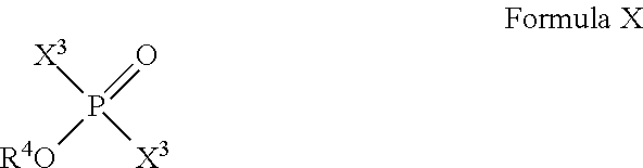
[X3]P([X3])(=O)[R4O]
